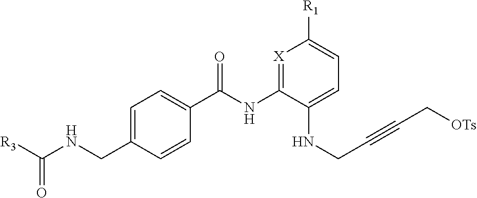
C1=C(CNC([R3])=O)C=CC(C(NC2=[X]C([R1])=CC=C2NCC#CC[OTs])=O)=C1
